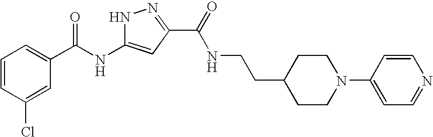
C1=CC(Cl)=CC(C(NC2=CC(C(=O)NCCC3CCN(C4=CC=NC=C4)CC3)=NN2)=O)=C1
